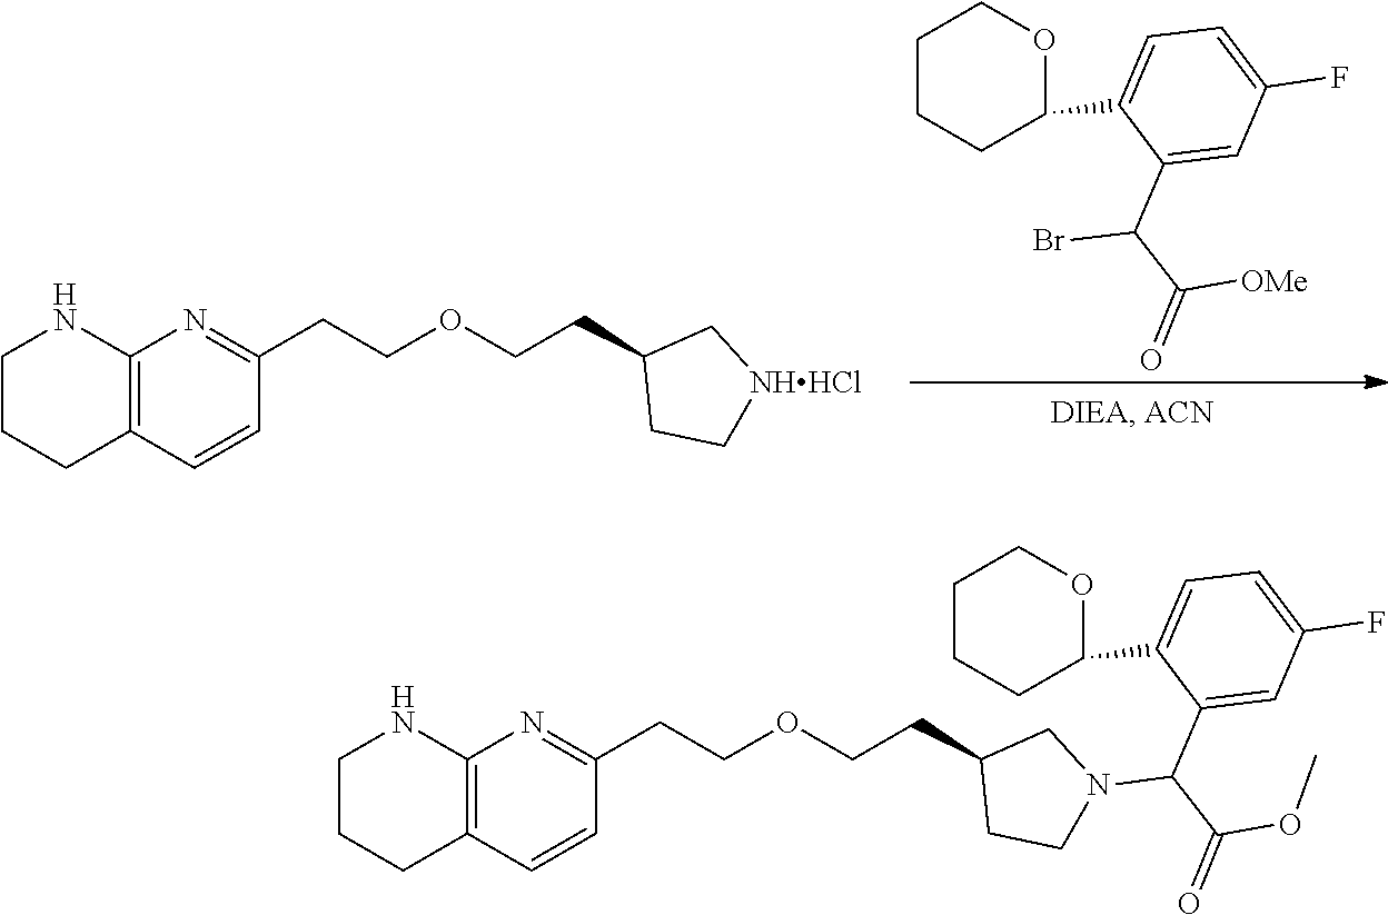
BrC(C(=O)[OMe])C1=CC(F)=CC=C1C1OCCCC1.C(COCCC1C[NHHCl]CC1)C1=NC2=C(C=C1)CCCN2.C(COCCC1CN(C(C(=O)OC)C2=CC(F)=CC=C2C2OCCCC2)CC1)C1=NC2=C(C=C1)CCCN2
